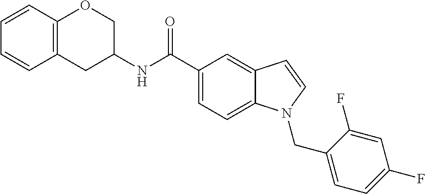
C1=C2C(=CC(C(NC3CC4=C(C=CC=C4)OC3)=O)=C1)C=CN2CC1=CC=C(F)C=C1F
